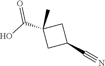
OC(=O)C1(C)CC(C#N)C1
